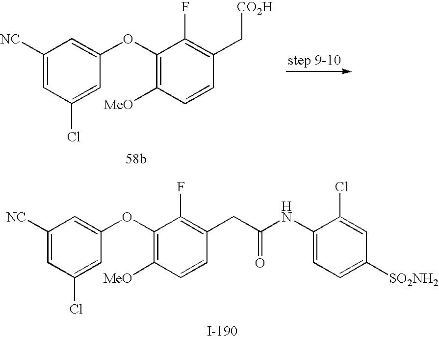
C1([NC])=CC(Cl)=CC(OC2=C([MeO])C=CC(C[CO2H])=C2F)=C1.C1([NC])=CC(Cl)=CC(OC2=C([MeO])C=CC(CC(NC3=CC=C([SO2NH2])C=C3Cl)=O)=C2F)=C1
